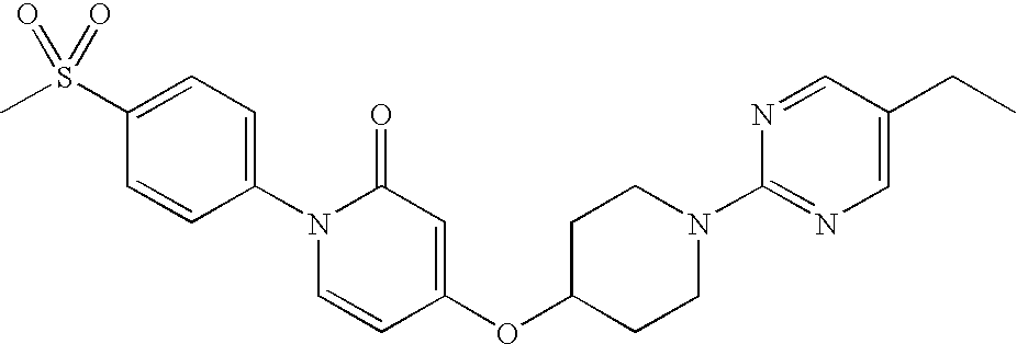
C1(S(C)(=O)=O)=CC=C(N2C=CC(OC3CCN(C4=NC=C(CC)C=N4)CC3)=CC2=O)C=C1
